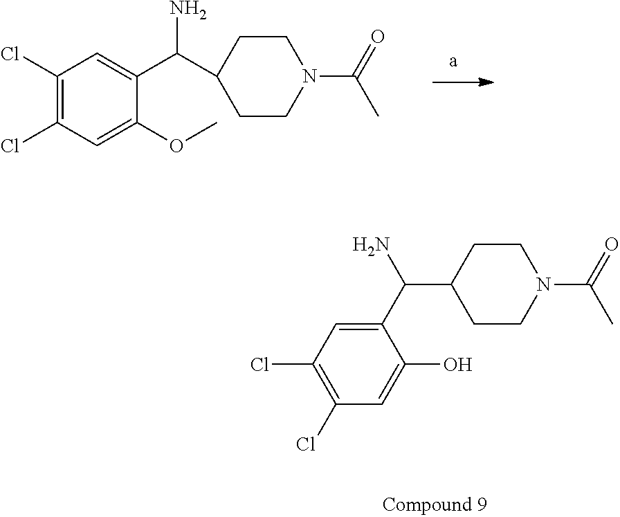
C1(C(N)C2CCN(C(=O)C)CC2)=CC(Cl)=C(Cl)C=C1O.C1(Cl)=C(Cl)C=C(OC)C(C(C2CCN(C(=O)C)CC2)N)=C1
